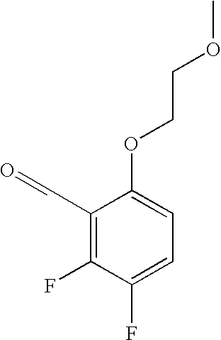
C1(C=O)=C(F)C(F)=CC=C1OCCOC
